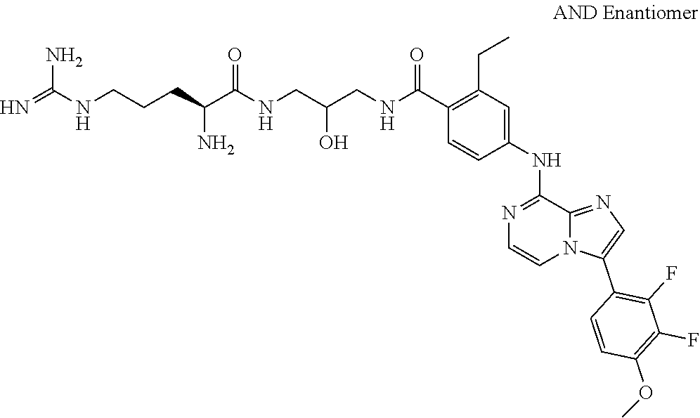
O(C)C1=C(F)C(F)=C(C2=CN=C3N2C=CN=C3NC2=CC(CC)=C(C(=O)NCC(CNC(C(CCCNC(N)=N)N)=O)O)C=C2)C=C1
